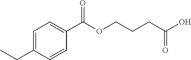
C1=C(CC)C=CC(C(OCCCC(O)=O)=O)=C1
